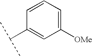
C1(C(C)C)=CC([OMe])=CC=C1
